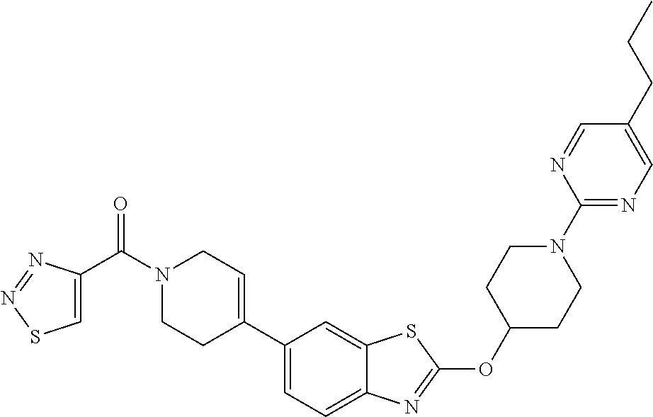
C1C(OC2=NC3=CC=C(C4=CCN(C(=O)C5=CSN=N5)CC4)C=C3S2)CCN(C2=NC=C(CCC)C=N2)C1
